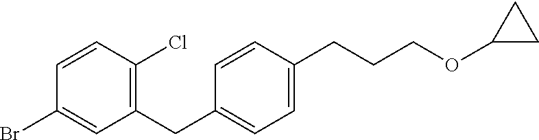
C1=CC(Cl)=C(CC2=CC=C(CCCOC3CC3)C=C2)C=C1Br
